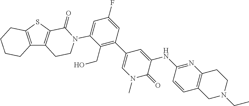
C12=C(SC3=C1CCN(C1=CC(F)=CC(C4=CN(C)C(=O)C(NC5=NC6=C(C=C5)CN(CC)CC6)=C4)=C1CO)C3=O)CCCC2
